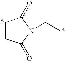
C1CC(=O)N(CC)C1=O.*
